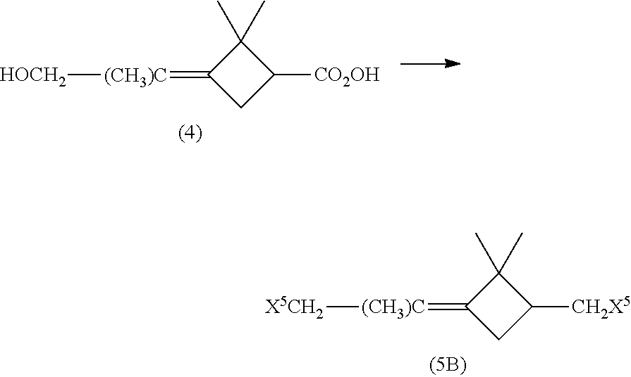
C1(=[(CH3)C][HOCH2])CC([CO2OH])C1(C)C.C1(=[(CH3)C][X5CH2])CC([CH2X5])C1(C)C
